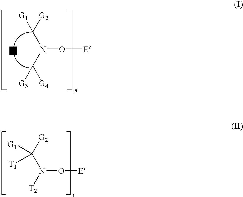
O([E])N(C([G2])[G1])C([G4])[G3].[T].[E]ON([T2])C([G2])([G1])[T1]
